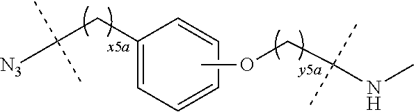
[N3]C(CC1=CC=CC=C1)(C)C.C(C(NC)(C)C)OC
